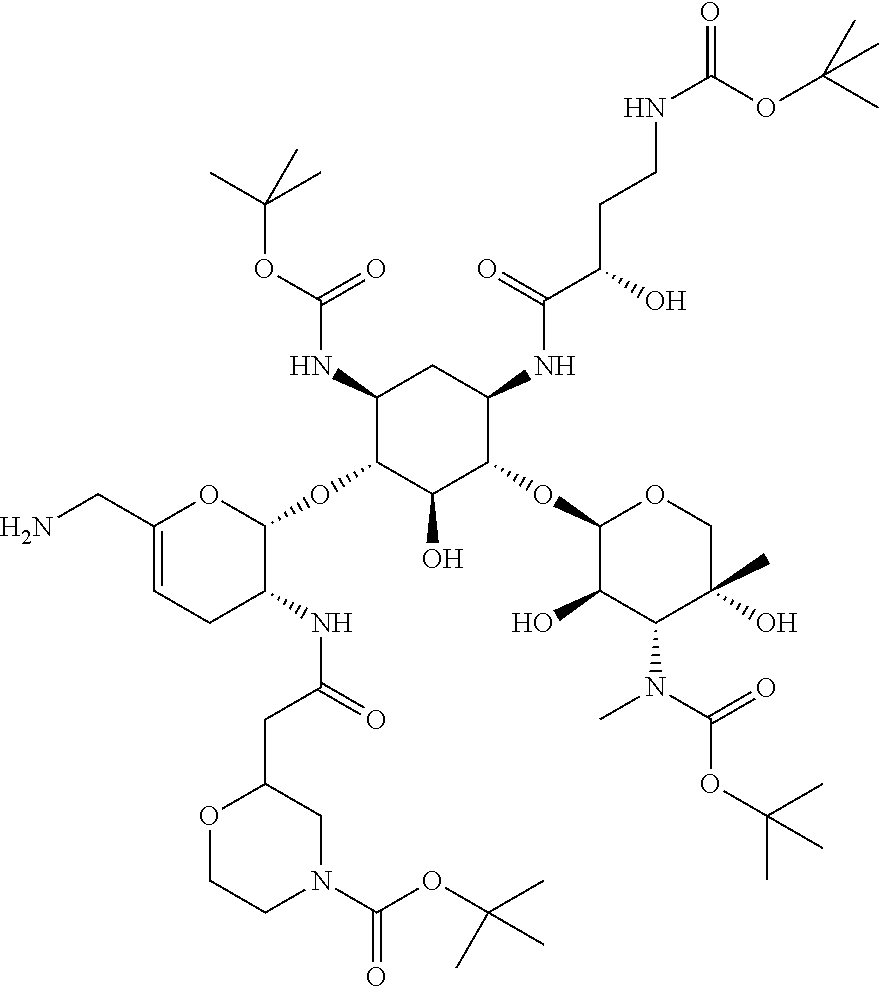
C1(NC(OC(C)(C)C)=O)C(OC2OC(CN)=CCC2NC(CC2OCCN(C(=O)OC(C)(C)C)C2)=O)C(O)C(OC2C(O)C(N(C)C(OC(C)(C)C)=O)C(C)(O)CO2)C(NC(C(O)CCNC(=O)OC(C)(C)C)=O)C1
